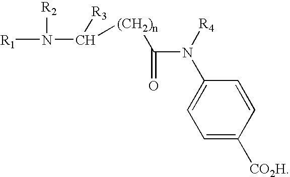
[R1]N([R2])C([R3])[(CH2)n]C(=O)N([R4])C1=CC=C([CO2H])C=C1
